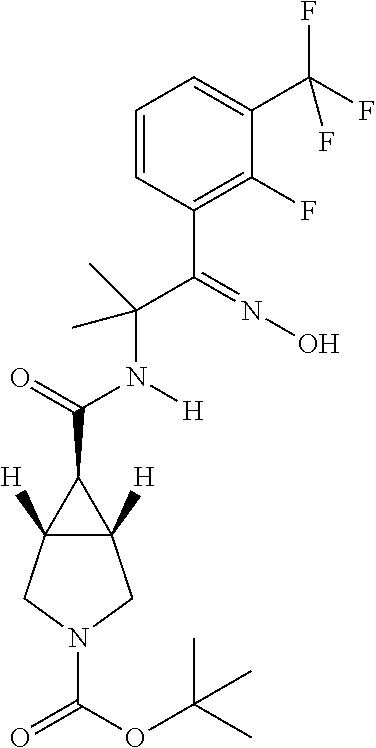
N(C(=O)C1C2([H])C1([H])CN(C(=O)OC(C)(C)C)C2)(C(C)(C(C1=C(F)C(C(F)(F)F)=CC=C1)=NO)C)[H]
